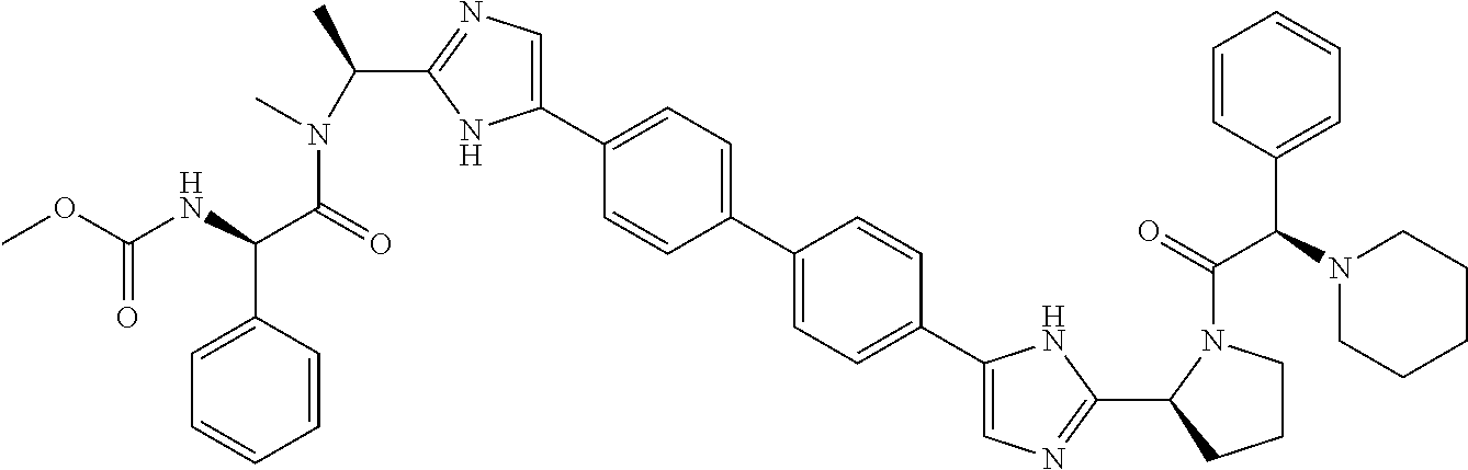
C1=CC(C2=CC=C(C3=CN=C(C4CCCN4C(C(C4=CC=CC=C4)N4CCCCC4)=O)N3)C=C2)=CC=C1C1=CN=C(C(N(C)C(C(C2=CC=CC=C2)NC(=O)OC)=O)C)N1
